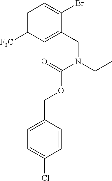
C1=C([F3C])C=C(CN(CC)C(=O)OCC2=CC=C(Cl)C=C2)C(Br)=C1
